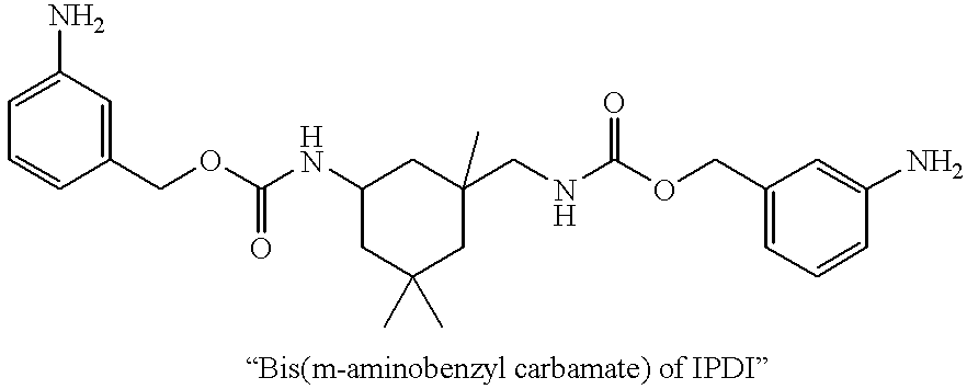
C1(COC(NC2CC(C)(C)CC(CNC(OCC3=CC=CC(N)=C3)=O)(C)C2)=O)=CC(N)=CC=C1
